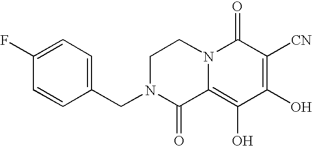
C1N(CC2=CC=C(F)C=C2)C(=O)C2=C(O)C(O)=C([CN])C(=O)N2C1
